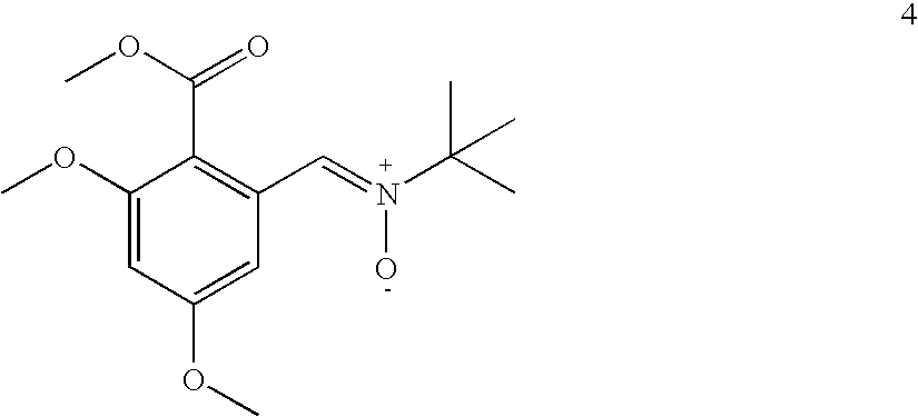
C1(OC)=CC(OC)=CC(C=N(C(C)(C)C)O)=C1C(=O)OC
